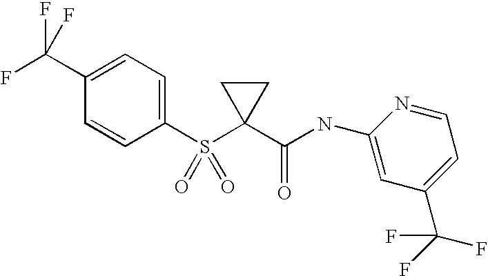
C1=CC(S(C2(C(NC3=CC(C(F)(F)F)=CC=N3)=O)CC2)(=O)=O)=CC=C1C(F)(F)F
